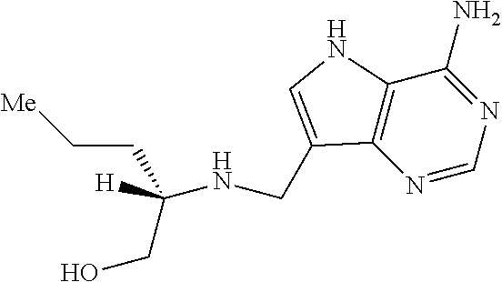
N1=CN=C(N)C2=C1C(CNC(CC[Me])(CO)[H])=CN2
